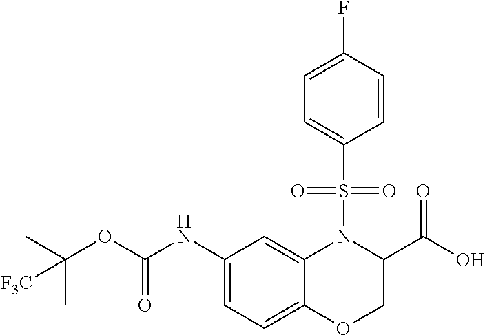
C1(NC(OC(C)(C)[F3C])=O)=CC=C2C(=C1)N(S(C1=CC=C(F)C=C1)(=O)=O)C(C(O)=O)CO2
